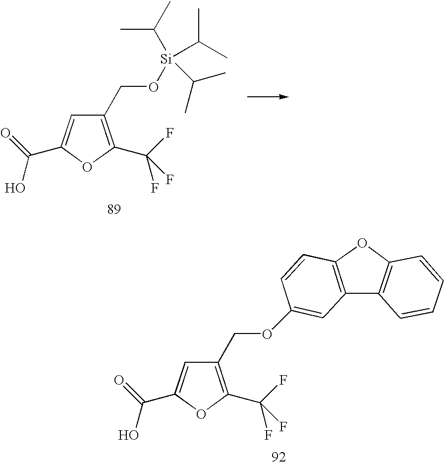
C1(COC2=CC3=C(C=C2)OC2=C3C=CC=C2)=C(C(F)(F)F)OC(C(=O)O)=C1.C1(CO[Si](C(C)C)(C(C)C)C(C)C)=C(C(F)(F)F)OC(C(=O)O)=C1
